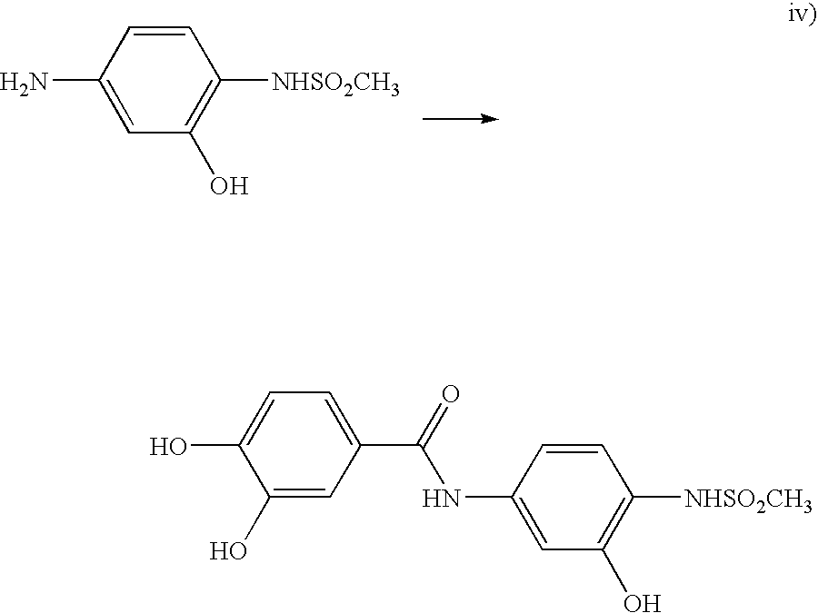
C1=CC(N)=CC(O)=C1[NHSO2CH3].C1(O)=CC(C(=O)NC2=CC(O)=C([NHSO2CH3])C=C2)=CC=C1O
